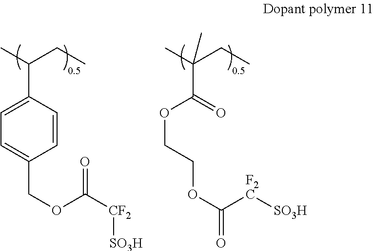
CC(CC)C1=CC=C(COC([CF2][SO3H])=O)C=C1.CC(CC)(C(=O)OCCOC([F2C][SO3H])=O)C
